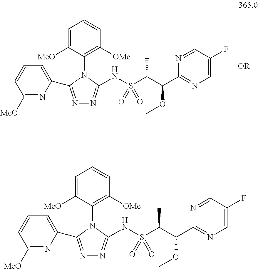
C1=C([MeO])C(N2C(C3=CC=CC([MeO])=N3)=NN=C2NS(=O)(=O)C(C)C(OC)C2=NC=C(F)C=N2)=C([OMe])C=C1.C1=C([MeO])C(N2C(C3=CC=CC([MeO])=N3)=NN=C2NS(=O)(=O)C(C)C(OC)C2=NC=C(F)C=N2)=C([OMe])C=C1
